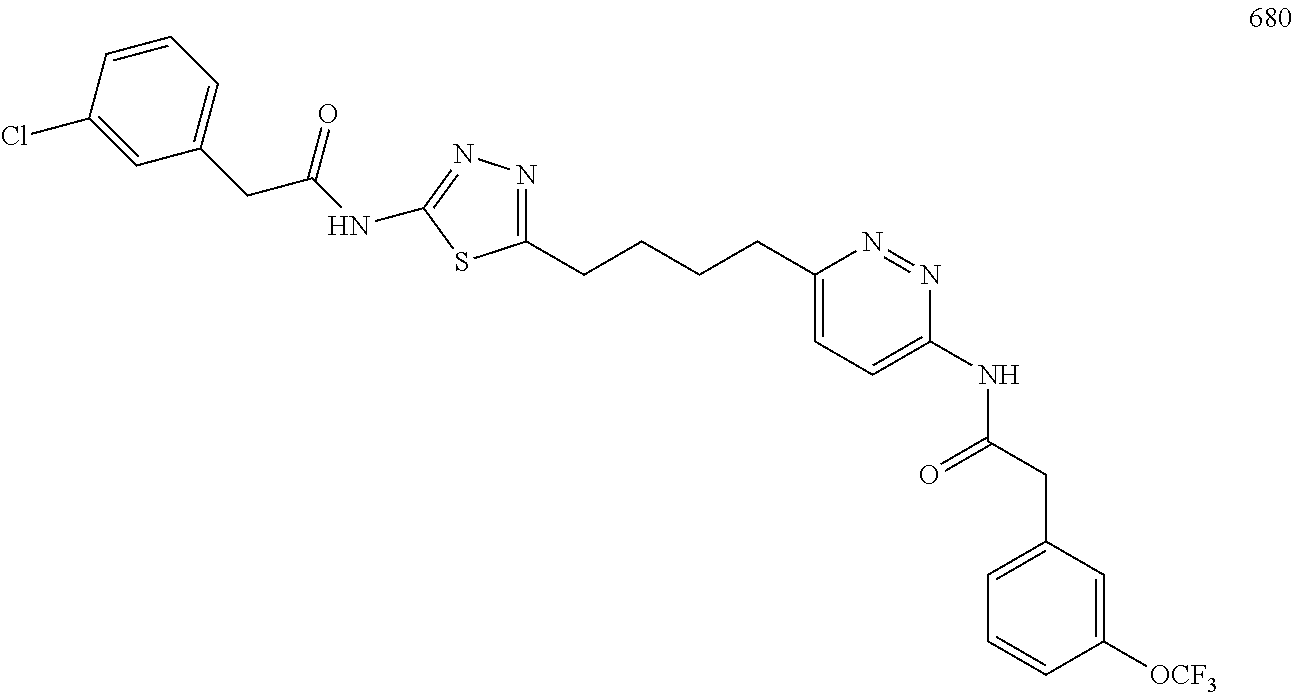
C1(CCCCC2=CC=C(NC(CC3=CC=CC([OCF3])=C3)=O)N=N2)=NN=C(NC(CC2=CC=CC(Cl)=C2)=O)S1
